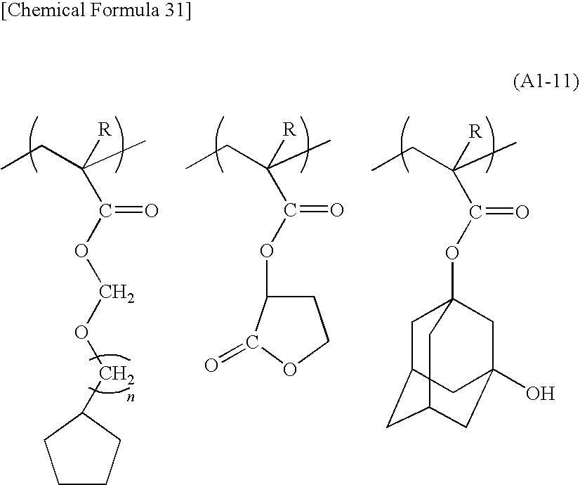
C1CCC(COCOC(=O)C(CC)([R])C)C1.O(C(=O)C(CC)([R])C)C1CCOC1=O.O(C(=O)C(CC)([R])C)C12CC3CC(CC(O)(C1)C3)C2
